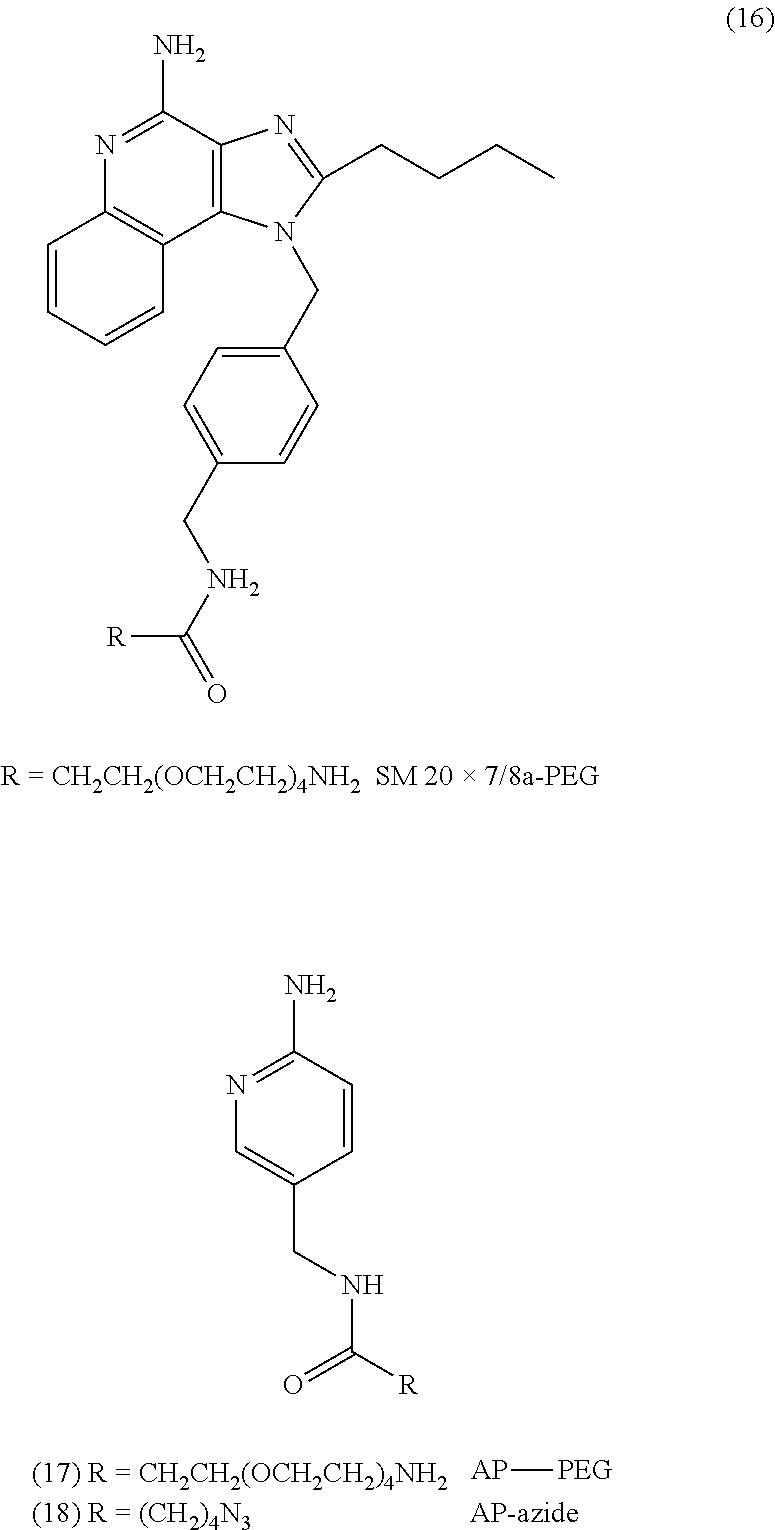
N1=C(N)C2=C(C3=C1C=CC=C3)N(CC1=CC=C(CNC(=O)[R])C=C1)C(CCCC)=N2.[AP][PEG].N1=C(N)C=CC(CNC([R])=O)=C1
